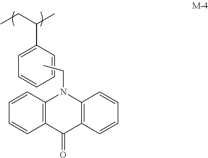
CCC(C)C1=CC=CC=C1.CCN1C2=C(C(=O)C3=C1C=CC=C3)C=CC=C2
